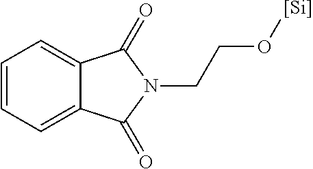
C1=CC=C2C(=C1)C(=O)N(CCO[Si])C2=O
